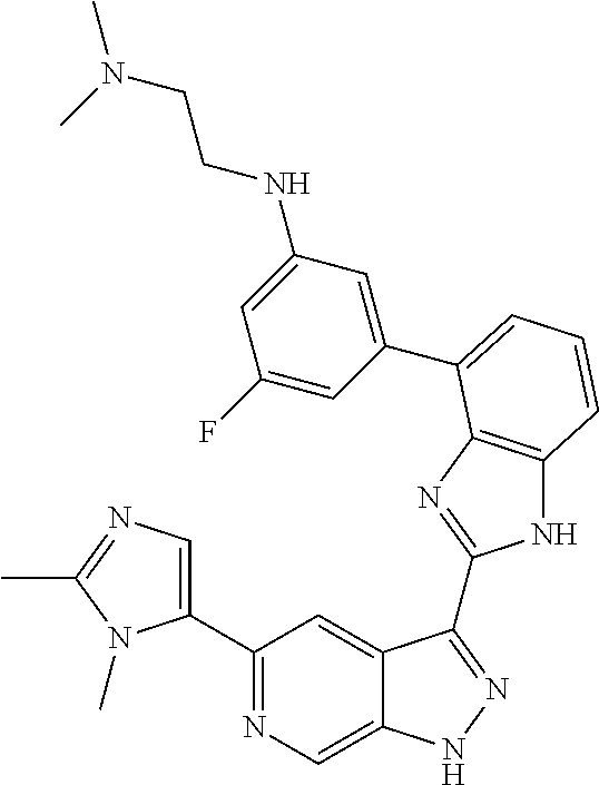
C1(C2=NC=C3C(=C2)C(C2=NC4=C(N2)C=CC=C4C2=CC(NCCN(C)C)=CC(F)=C2)=NN3)=CN=C(C)N1C
